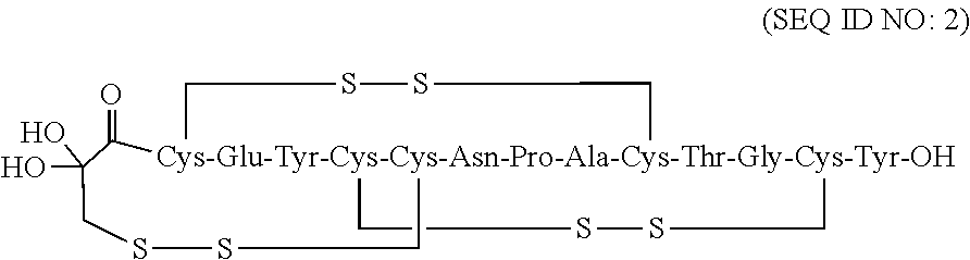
C1(O)(O)CSSC[Cys-Glu-Tyr-Cys-Cys-Asn-Pro-Ala-Cys-Thr-Gly-Cys-Tyr-OH]23(C1=O)(CSSC2)CSSC3
